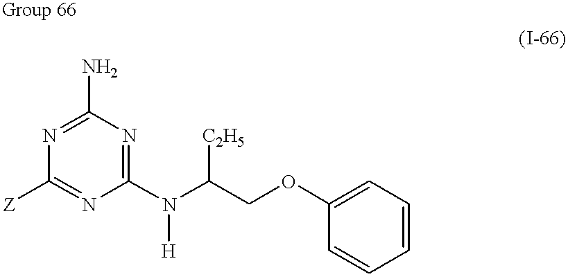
N1=C(N)N=C(N(C(COC2=CC=CC=C2)[C2H5])[H])N=C1[Z]
